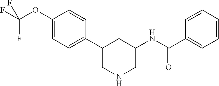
C1(C2CNCC(NC(=O)C3=CC=CC=C3)C2)=CC=C(OC(F)(F)F)C=C1
